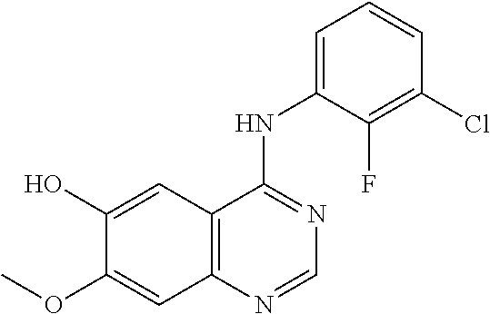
C1(O)=CC2=C(C=C1OC)N=CN=C2NC1=CC=CC(Cl)=C1F
